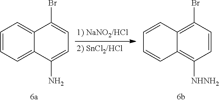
C1=CC=C2C(=C1)C(Br)=CC=C2N.C1=CC2=C(Br)C=CC([NHNH2])=C2C=C1
